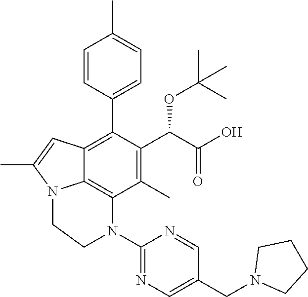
C1(C)=C(C(C(O)=O)OC(C)(C)C)C(C2=CC=C(C)C=C2)=C2C3=C1N(C1=NC=C(CN4CCCC4)C=N1)CCN3C(C)=C2
